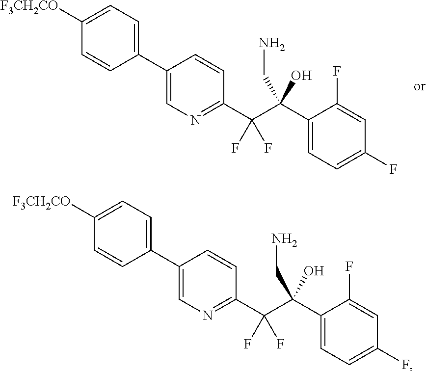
C1=C([F3CH2CO])C=CC(C2=CN=C(C(C(C3=CC=C(F)C=C3F)(CN)O)(F)F)C=C2)=C1.C1=C([F3CH2CO])C=CC(C2=CN=C(C(C(C3=CC=C(F)C=C3F)(CN)O)(F)F)C=C2)=C1
